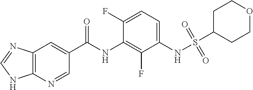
C12=C(N=CC(C(NC3=C(F)C(NS(=O)(=O)C4CCOCC4)=CC=C3F)=O)=C1)NC=N2
